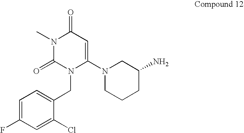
C1=C(CN2C(N3CCCC(N)C3)=CC(=O)N(C)C2=O)C(Cl)=CC(F)=C1
